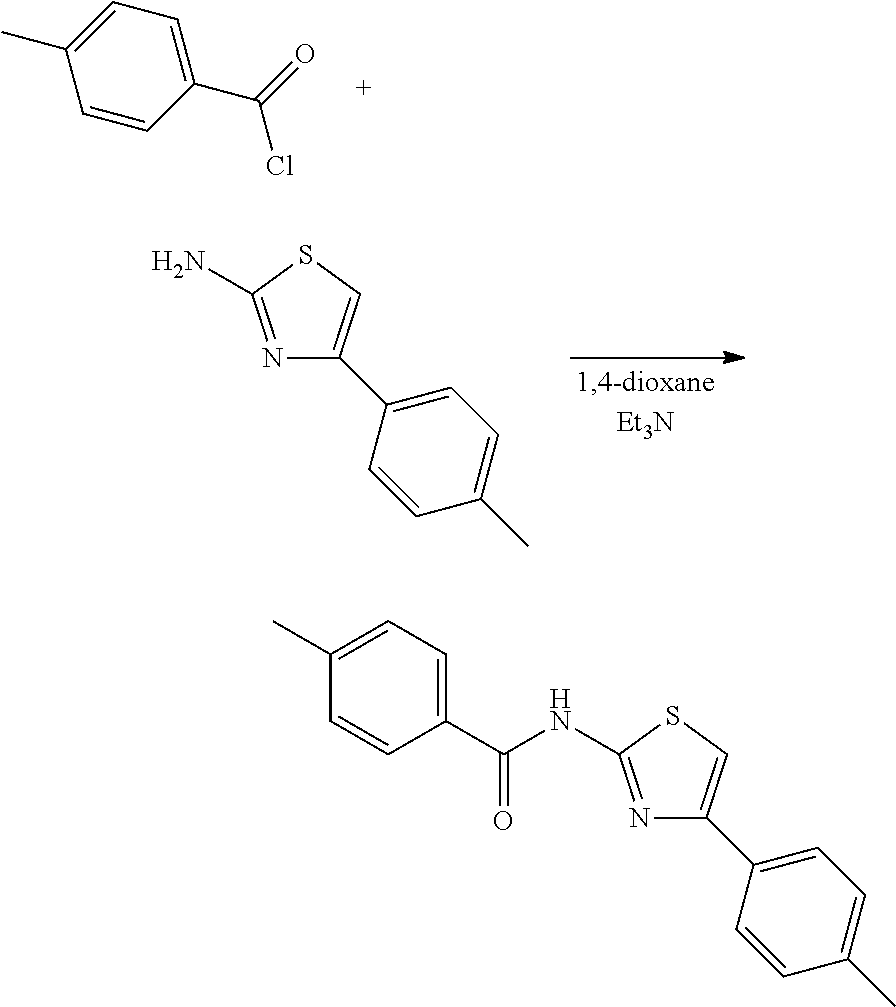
C1=CC(C(Cl)=O)=CC=C1C.N1=C(N)SC=C1C1=CC=C(C)C=C1.N1=C(NC(C2=CC=C(C)C=C2)=O)SC=C1C1=CC=C(C)C=C1
